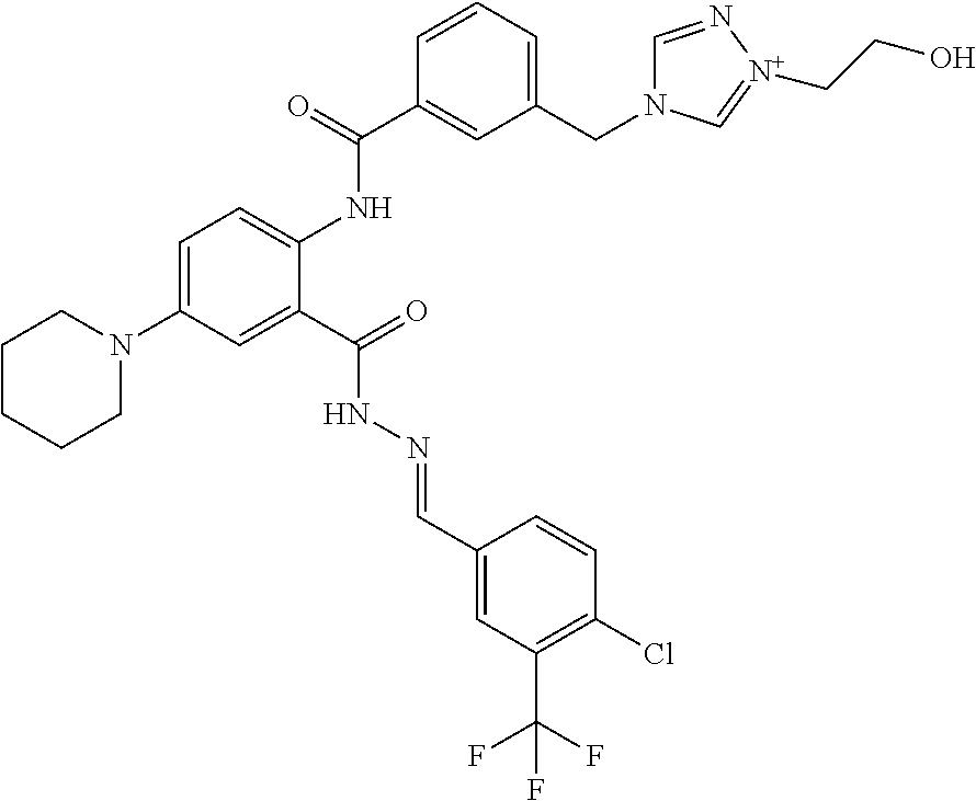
C1=C(N2CCCCC2)C=C(C(=O)NN=CC2=CC(C(F)(F)F)=C(Cl)C=C2)C(NC(C2=CC(CN3C=N[N+](CCO)=C3)=CC=C2)=O)=C1
